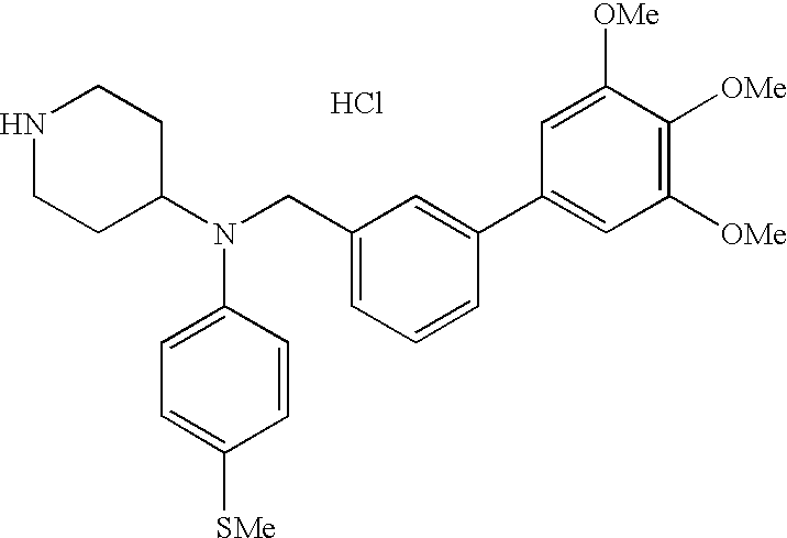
N1CCC(N(CC2=CC=CC(C3=CC([OMe])=C([OMe])C([OMe])=C3)=C2)C2=CC=C([SMe])C=C2)CC1.Cl
